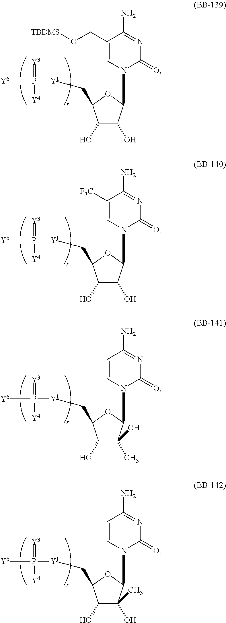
C1(O)C(O)C(N2C(=O)N=C(N)C(CO[TBDMS])=C2)OC1C[Y1]P([Y6])(=[Y3])[Y4].C1(O)C(O)C(N2C(=O)N=C(N)C([F3C])=C2)OC1C[Y1]P([Y6])(=[Y3])[Y4].C1(O)C(C)(O)C(N2C(=O)N=C(N)C=C2)OC1C[Y1]P([Y6])(=[Y3])[Y4].C1(O)C(O)(C)C(N2C(=O)N=C(N)C=C2)OC1C[Y1]P([Y6])(=[Y3])[Y4]
